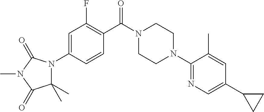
C1=C(N2C(C)(C)C(=O)N(C)C2=O)C=CC(C(N2CCN(C3=NC=C(C4CC4)C=C3C)CC2)=O)=C1F
